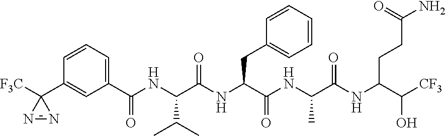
C(NC(C(NC(C(NC(C(NC(C([CF3])O)CCC(N)=O)=O)C)=O)CC1=CC=CC=C1)=O)C(C)C)(=O)C1=CC=CC(C2([F3C])N=N2)=C1
